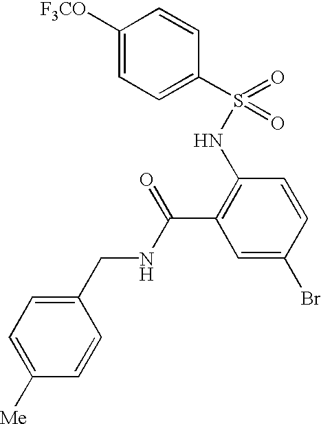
C1(S(=O)(=O)NC2=C(C(=O)NCC3=CC=C([Me])C=C3)C=C(Br)C=C2)=CC=C([F3CO])C=C1
